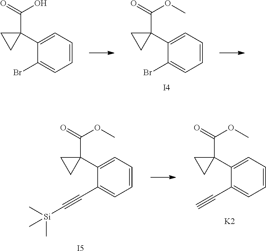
C1=CC=C(C2(C(=O)OC)CC2)C(Br)=C1.[I4].C1=CC=C(C2(C(=O)O)CC2)C(Br)=C1.C1=CC=C(C2(C(=O)OC)CC2)C(C#C[Si](C)(C)C)=C1.[I5].C1=CC=C(C2(C(=O)OC)CC2)C(C#C)=C1.[K2]
